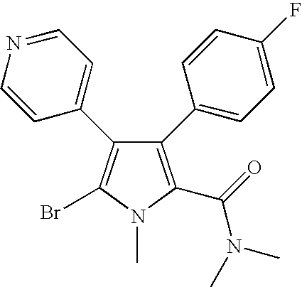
C1(C2=CC=C(F)C=C2)=C(C(=O)N(C)C)N(C)C(Br)=C1C1=CC=NC=C1
